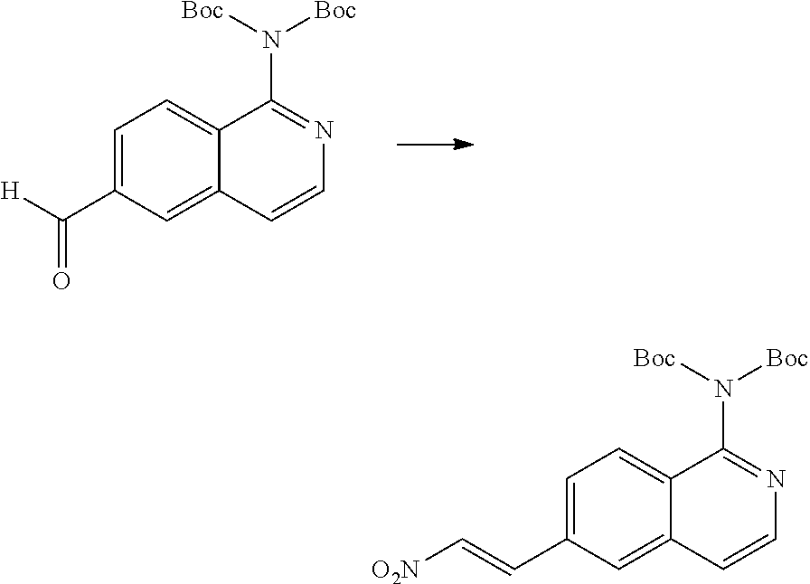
C1=C(C([H])=O)C=C2C(=C1)C(N([Boc])[Boc])=NC=C2.C1=C(C=C[O2N])C=C2C(=C1)C(N([Boc])[Boc])=NC=C2
